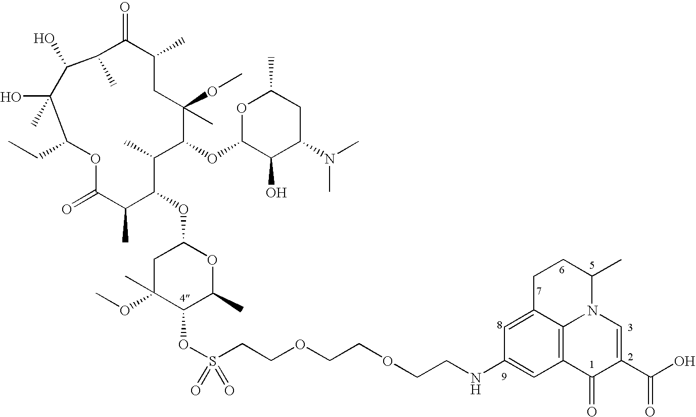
C1C(OC)(C)C(OS(CCOCCOCCNC2=CC3=C4C(=C2)CCC(C)N4C=C(C(O)=O)C3=O)(=O)=O)C(C)OC1OC1C(C)C(OC2C(O)C(N(C)C)CC(C)O2)C(OC)(C)CC(C)C(=O)C(C)C(O)C(O)(C)C(CC)OC(=O)C1C
